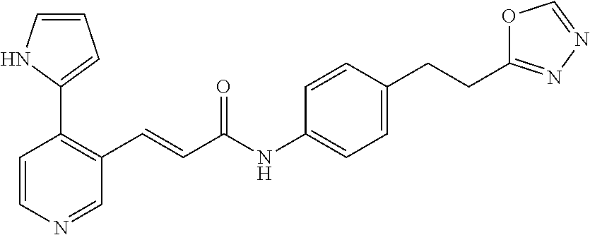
C1=CN=CC(C=CC(NC2=CC=C(CCC3=NN=CO3)C=C2)=O)=C1C1=CC=CN1
